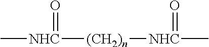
C[NHC]([(CH2)n][NHC](=O)C)=O
